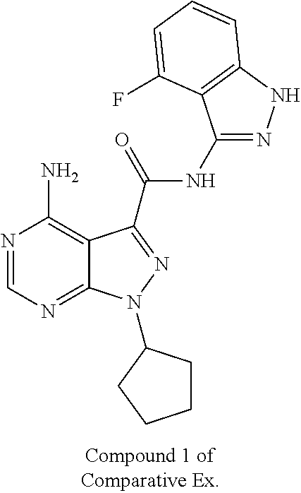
N1=CN=C2C(=C1N)C(C(NC1=NNC3=C1C(F)=CC=C3)=O)=NN2C1CCCC1
